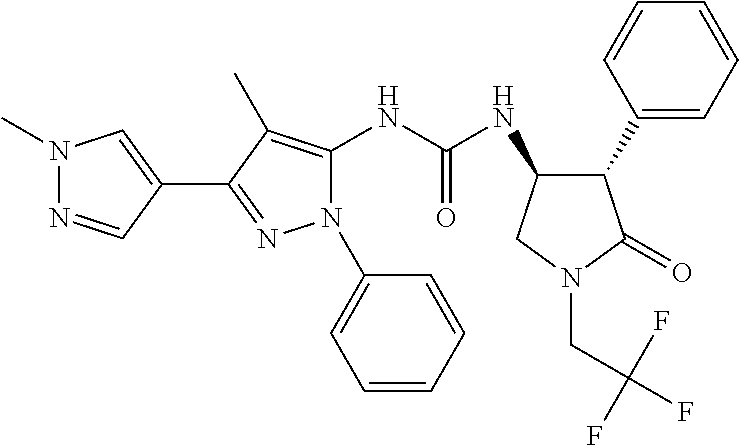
N1(C)N=CC(C2=NN(C3=CC=CC=C3)C(NC(NC3C(C4=CC=CC=C4)C(=O)N(CC(F)(F)F)C3)=O)=C2C)=C1
